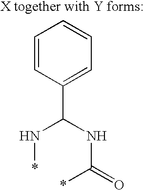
C1=CC(C(NC(=O)*)N*)=CC=C1
